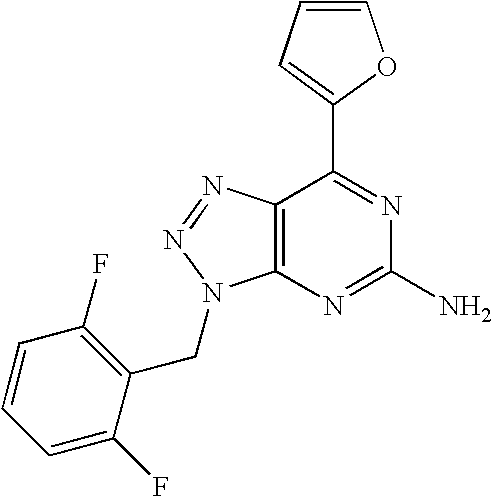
C1=CC=C(C2=NC(N)=NC3=C2N=NN3CC2=C(F)C=CC=C2F)O1
